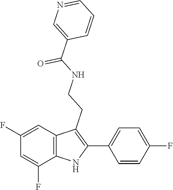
O=C(NCCC1=C(C2=CC=C(F)C=C2)NC2=C1C=C(F)C=C2F)C1=CN=CC=C1
